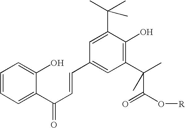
C1=CC=C(C(C=CC2=CC(C(C(=O)O[R])(C)C)=C(O)C(C(C)(C)C)=C2)=O)C(O)=C1
